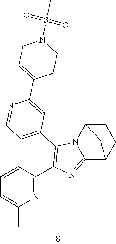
C1=CC(C2=C(C3=CC=NC(C4=CCN(S(C)(=O)=O)CC4)=C3)N3C(=N2)C2CCC3C2)=NC(C)=C1
